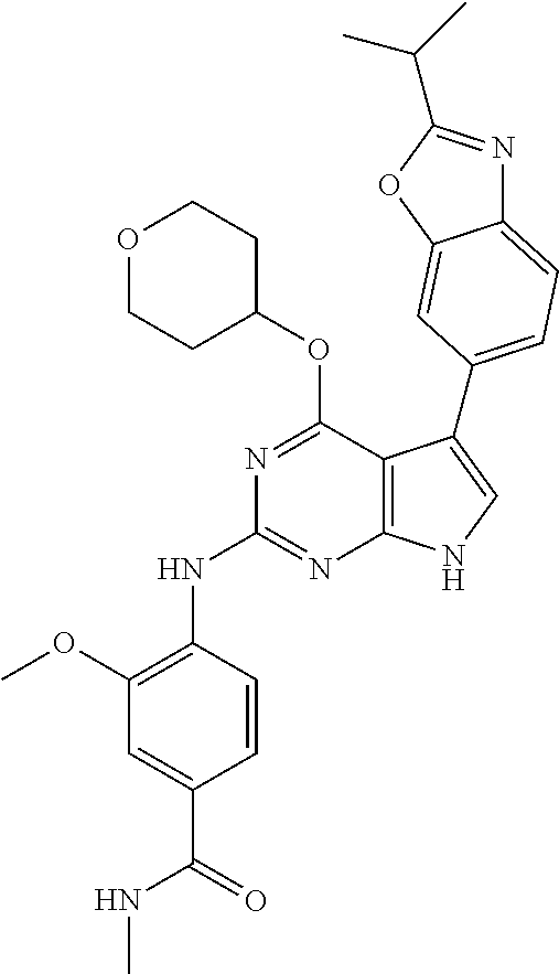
N(C1=NC2=C(C(OC3CCOCC3)=N1)C(C1=CC=C3N=C(C(C)C)OC3=C1)=CN2)C1=C(OC)C=C(C(=O)NC)C=C1
